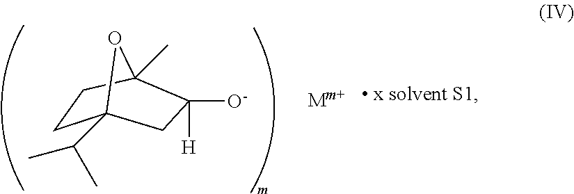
C1C2(C(C)C)CC([H])([O-])C(C)(C1)O2
